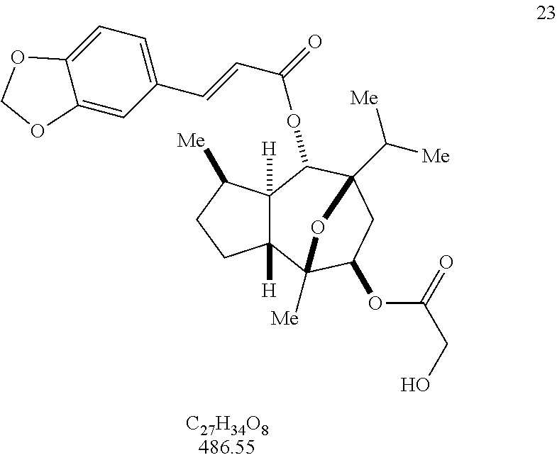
C12([H])C([H])(C3([Me])C(OC(CO)=O)CC(C([Me])[Me])(C1OC(C=CC1=CC=C4C(=C1)OCO4)=O)O3)CCC2[Me]
